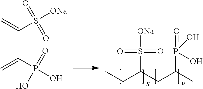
CCC(CC(C)P(=O)(O)O)S([ONa])(=O)=O.C=CP(O)(=O)O.C=CS([ONa])(=O)=O
